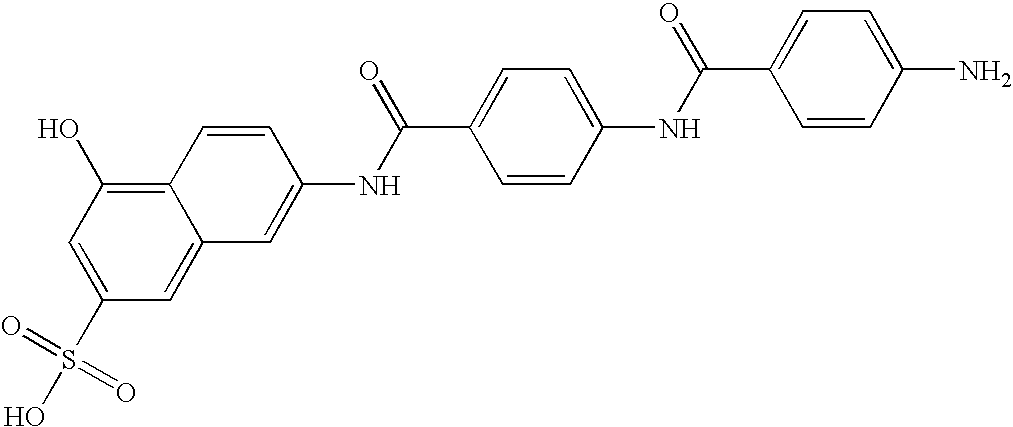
C1(S(O)(=O)=O)=CC(O)=C2C(=C1)C=C(NC(C1=CC=C(NC(C3=CC=C(N)C=C3)=O)C=C1)=O)C=C2
